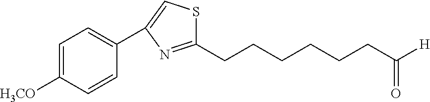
C1(CCCCCCC([H])=O)=NC(C2=CC=C([H3CO])C=C2)=CS1
